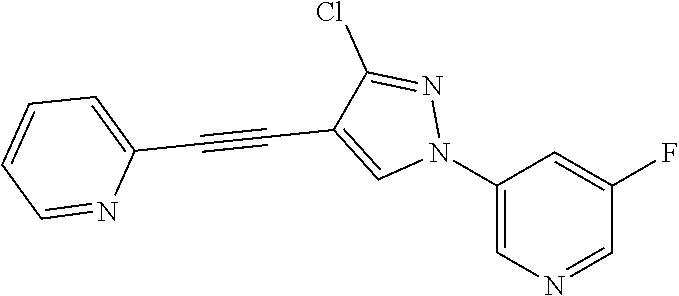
C1(N2N=C(Cl)C(C#CC3=CC=CC=N3)=C2)=CN=CC(F)=C1
